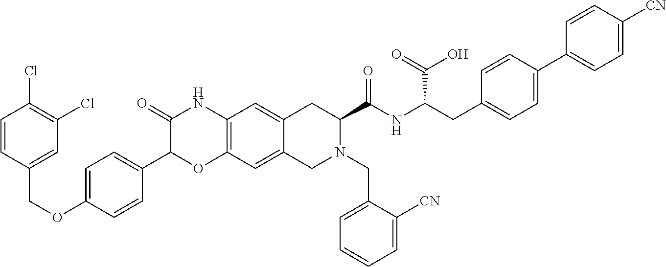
C1=CC(COC2=CC=C(C3OC4=C(NC3=O)C=C3C(=C4)CN(CC4=CC=CC=C4[CN])C(C(NC(CC4=CC=C(C5=CC=C([CN])C=C5)C=C4)C(=O)O)=O)C3)C=C2)=CC(Cl)=C1Cl
